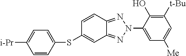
C1=CC(SC2=CC3=NN(C4=CC([Me])=CC([t-Bu])=C4O)N=C3C=C2)=CC=C1[i-Pr]
